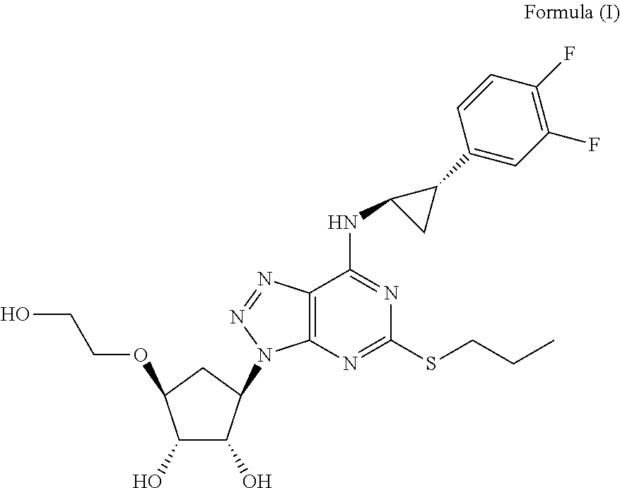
C1(O)C(O)C(N2C3=C(C(NC4C(C5=CC(F)=C(F)C=C5)C4)=NC(SCCC)=N3)N=N2)CC1OCCO
